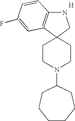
N1C2=C(C3(C1)CCN(C1CCCCCC1)CC3)C=C(F)C=C2.[H]
